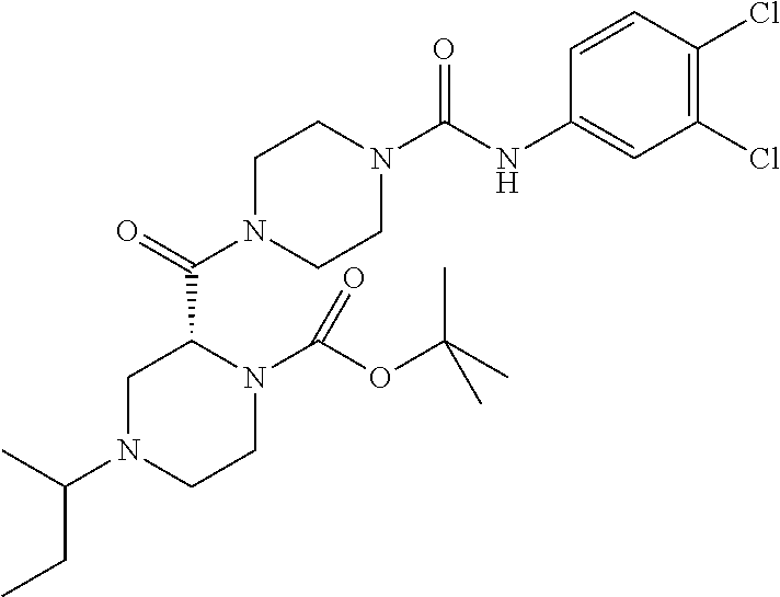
C1=CC(Cl)=C(Cl)C=C1NC(N1CCN(C(=O)C2CN(C(C)CC)CCN2C(OC(C)(C)C)=O)CC1)=O
